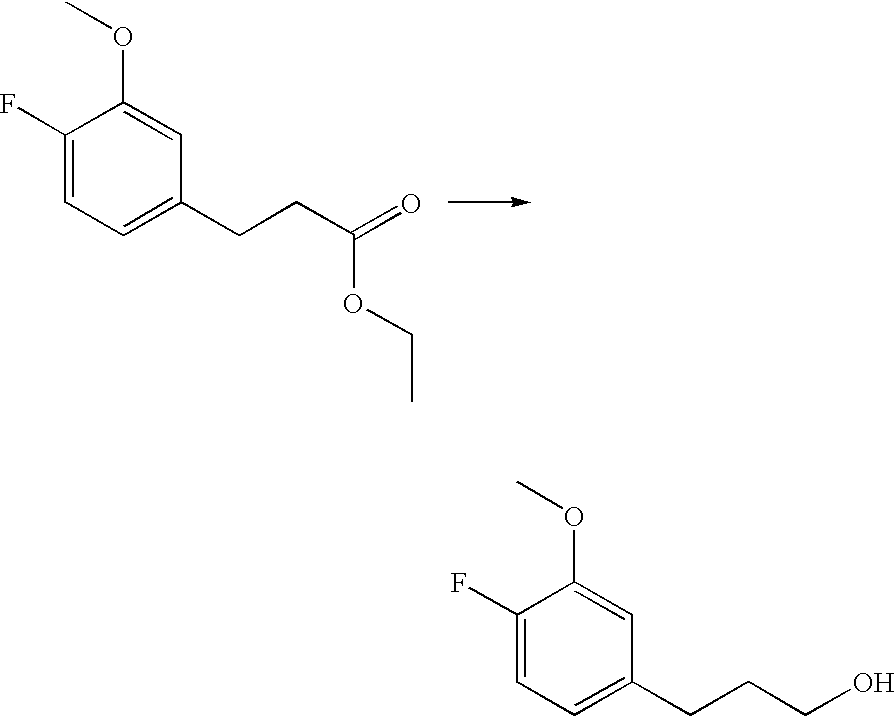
C1(F)=CC=C(CCC(=O)OCC)C=C1OC.C1(F)=CC=C(CCCO)C=C1OC
